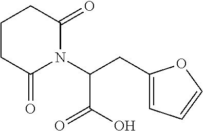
C1CC(=O)N(C(CC2=CC=CO2)C(=O)O)C(=O)C1
